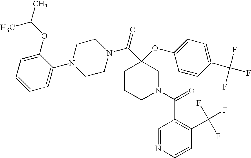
C1=CC=C(OC(C)C)C(N2CCN(C(C3(OC4=CC=C(C(F)(F)F)C=C4)CCCN(C(=O)C4=C(C(F)(F)F)C=CN=C4)C3)=O)CC2)=C1
